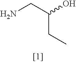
NCC(O)CC
